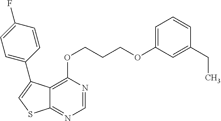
C1=NC(OCCCOC2=CC=CC(CC)=C2)=C2C(=N1)SC=C2C1=CC=C(F)C=C1
